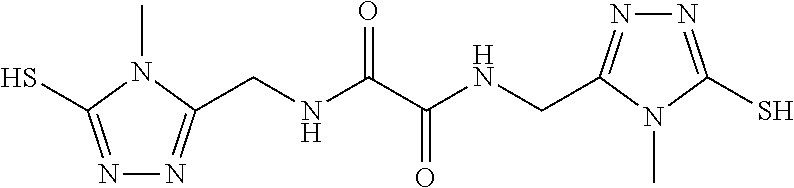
C(NC(C(NCC1=NN=C(S)N1C)=O)=O)C1=NN=C(S)N1C
